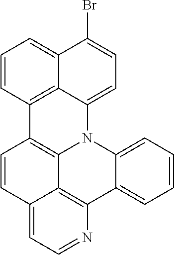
C1=CC2=CC=NC3=C2C2=C1C1=C4C(=CC=C(Br)C4=CC=C1)N2C1=CC=CC=C31
